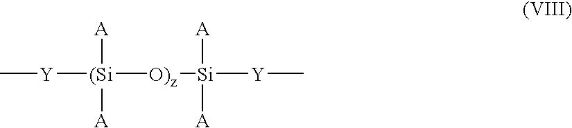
[Y]([(Si]([O)z][Si]([A])([A])[Y]C)([A])[A])C
